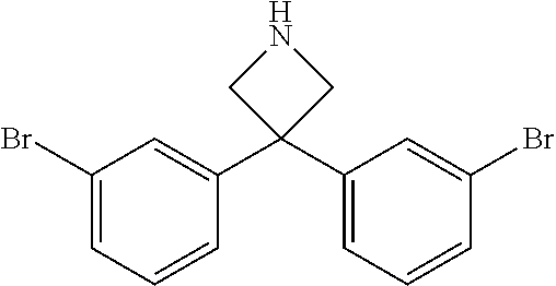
C1(Br)=CC=CC(C2(C3=CC=CC(Br)=C3)CNC2)=C1
